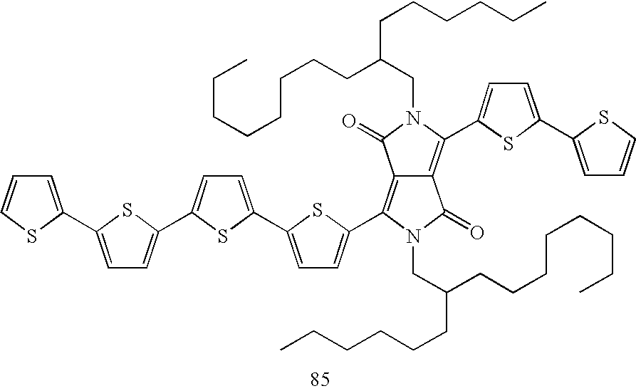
C12=C(C3=CC=C(C4=CC=C(C5=CC=C(C6=CC=CS6)S5)S4)S3)N(CC(CCCCCC)CCCCCCCC)C(=O)C1=C(C1=CC=C(C3=CC=CS3)S1)N(CC(CCCCCCCC)CCCCCC)C2=O
